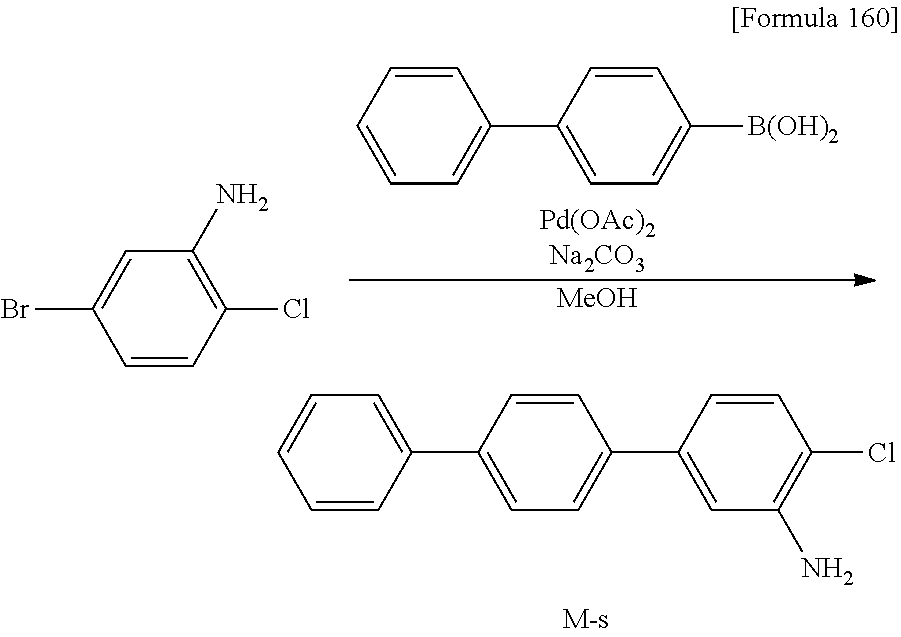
C1(C2=CC(N)=C(Cl)C=C2)=CC=C(C2=CC=CC=C2)C=C1.C1(C2=CC=C([B(OH)2])C=C2)=CC=CC=C1.[MeOH].C1(Cl)=C(N)C=C(Br)C=C1
